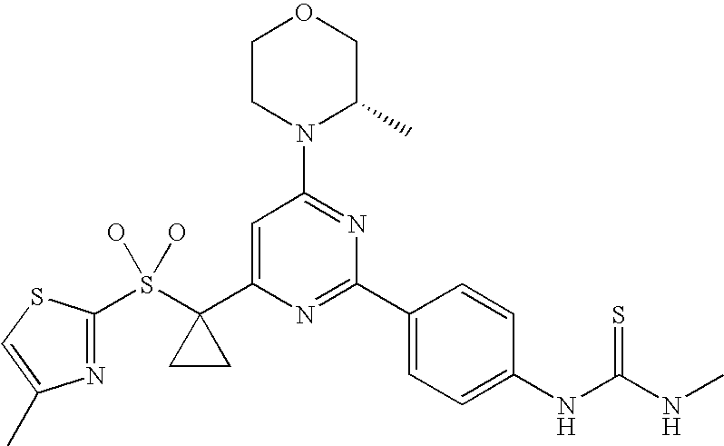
S(C1(C2=CC(N3C(C)COCC3)=NC(C3=CC=C(NC(NC)=S)C=C3)=N2)CC1)(O)(O)C1=NC(C)=CS1
